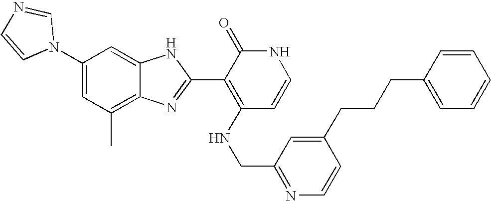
C1(C)=C2C(=CC(N3C=NC=C3)=C1)NC(C1=C(NCC3=NC=CC(CCCC4=CC=CC=C4)=C3)C=CNC1=O)=N2
